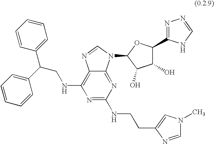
N1=C(NCCC2=CN(C)C=N2)N=C2C(=C1NCC(C1=CC=CC=C1)C1=CC=CC=C1)N=CN2C1C(O)C(O)C(C2=NN=CN2)O1
